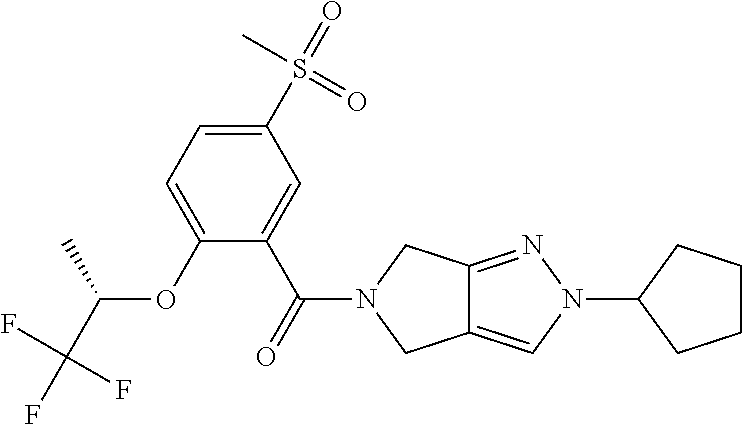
O(C1=CC=C(S(=O)(C)=O)C=C1C(=O)N1CC2=CN(C3CCCC3)N=C2C1)C(C(F)(F)F)C
